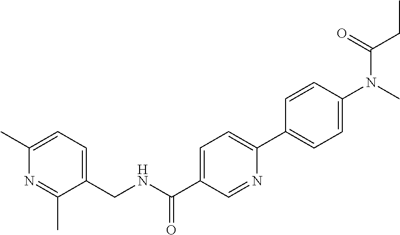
C1(C)=CC=C(CNC(C2=CC=C(C3=CC=C(N(C)C(=O)CC)C=C3)N=C2)=O)C(C)=N1
